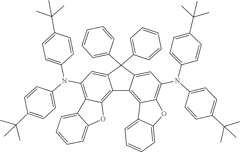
C1=CC(N(C2=C3C(=C4C5=C6OC7=CC=CC=C7C6=C(N(C6=CC=C(C(C)(C)C)C=C6)C6=CC=C(C(C)(C)C)C=C6)C=C5C(C5=CC=CC=C5)(C5=CC=CC=C5)C4=C2)C2=CC=CC=C2O3)C2=CC=C(C(C)(C)C)C=C2)=CC=C1C(C)(C)C
